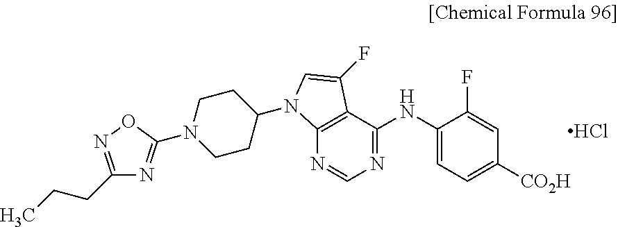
Cl.N1=C(NC2=CC=C([CO2H])C=C2F)C2=C(N=C1)N(C1CCN(C3=NC(CCC)=NO3)CC1)C=C2F
